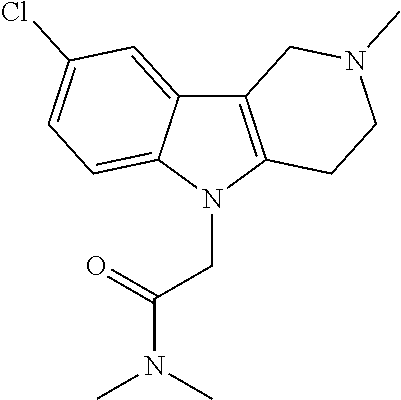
C12=C(N(CC(N(C)C)=O)C3=CC=C(Cl)C=C13)CCN(C)C2
